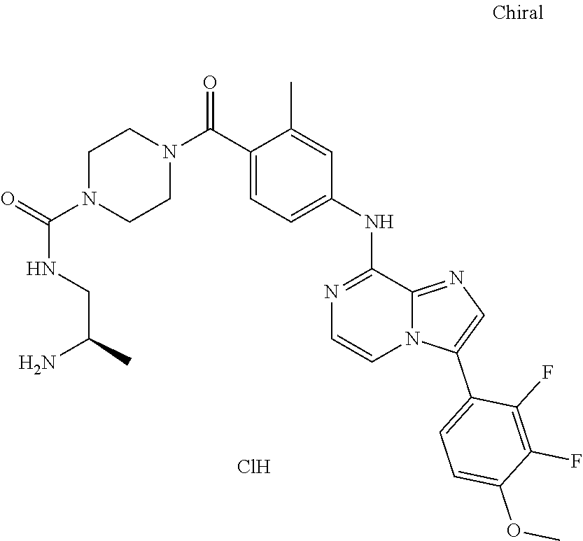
O=C(NCC(N)C)N1CCN(C(C2=CC=C(NC3=NC=CN4C3=NC=C4C3=CC=C(OC)C(F)=C3F)C=C2C)=O)CC1.Cl
